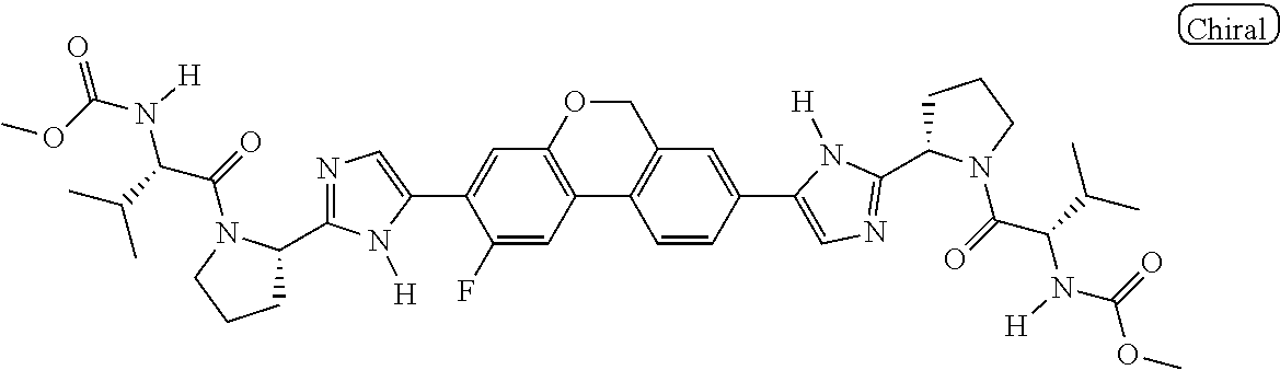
C1(C2=CC3=C(C=C2F)C2=C(C=C(C4=CN=C(C5CCCN5C(=O)C(C(C)C)N([H])C(=O)OC)N4[H])C=C2)CO3)=CN=C(C2CCCN2C(=O)C(C(C)C)N([H])C(OC)=O)N1[H]
